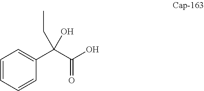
C1=CC=CC=C1C(C(O)=O)(CC)O
